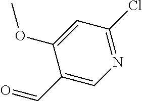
C1(Cl)=NC=C(C=O)C(OC)=C1
